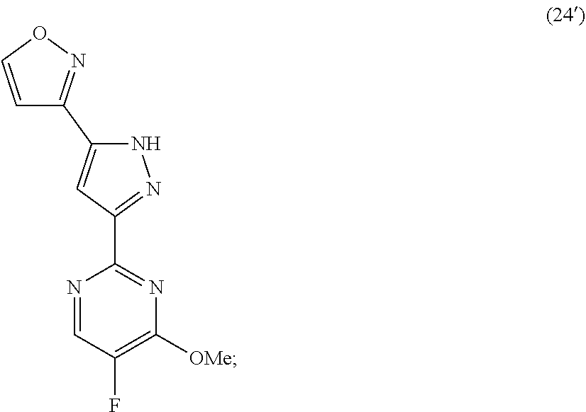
C1=CON=C1C1=CC(C2=NC([OMe])=C(F)C=N2)=NN1
